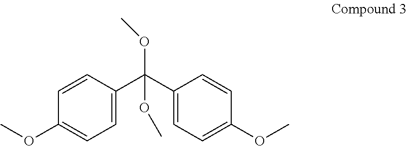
C(C1=CC=C(OC)C=C1)(C1=CC=C(OC)C=C1)(OC)OC
